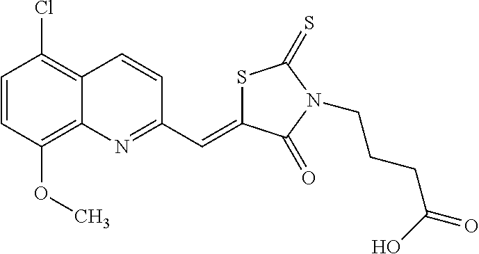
S1C(=CC2=NC3=C(OC)C=CC(Cl)=C3C=C2)C(=O)N(CCCC(=O)O)C1=S
